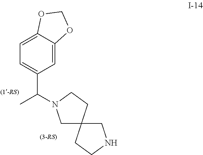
C1NCCC12CN(C(C1=CC=C3C(=C1)OCO3)C)CC2
